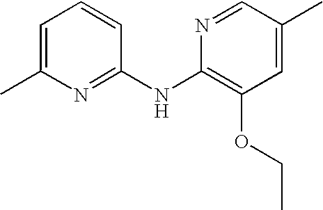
N1=C(NC2=C(OCC)C=C(C)C=N2)C=CC=C1C
